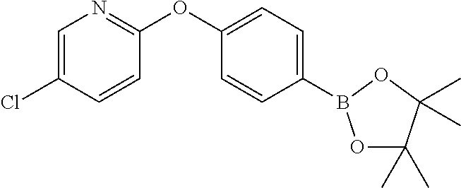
C1=C(Cl)C=CC(OC2=CC=C(B3OC(C)(C)C(C)(C)O3)C=C2)=N1
